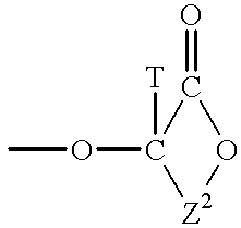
O(C1([T])[Z2]OC1=O)C
